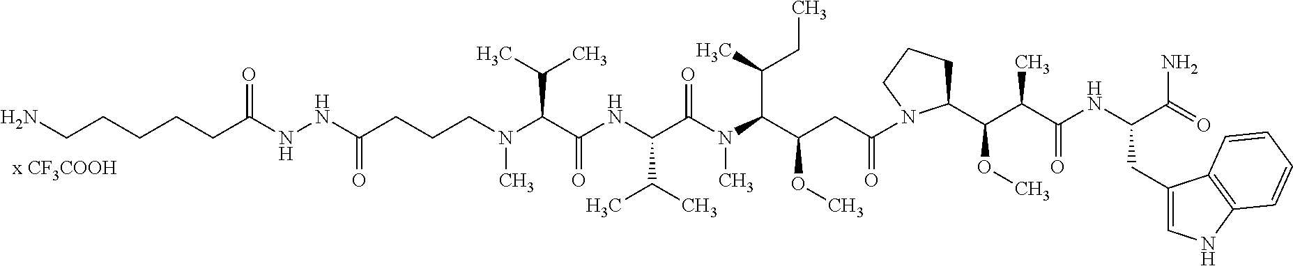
C(CCCC(NNC(CCCN(C(C(NC(C(N(C(C(CC(=O)N1C(C(C(C(NC(C(=O)N)CC2=CNC3=C2C=CC=C3)=O)C)OC)CCC1)OC)C(C)CC)C)=O)C(C)C)=O)C(C)C)C)=O)=O)CN
